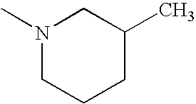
N1(C)CCCC(C)C1
